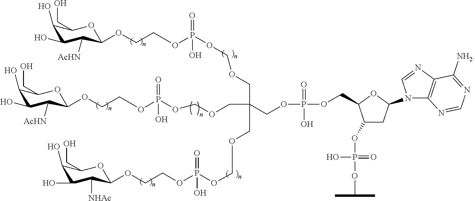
C1(O)C(O)C([AcHN])C(OCCOP(OCOCC(COCOP(OCCOC2C([NHAc])C(O)C(O)C(CO)O2)(=O)O)(COCOP(=O)(O)OCCOC2C([AcHN])C(O)C(O)C(CO)O2)COP(OCC2C(OP(O)(=O)OC(C)C)CC(N3C4=C(N=C3)C([NH2])=NC=N4)O2)(=O)O)(=O)O)OC1CO
